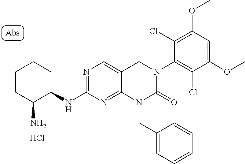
NC1CCCCC1NC1=NC=C2C(=N1)N(CC1=CC=CC=C1)C(=O)N(C1=C(Cl)C(OC)=CC(OC)=C1Cl)C2.Cl
